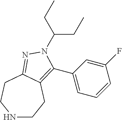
C(CC)(N1C(C2=CC=CC(F)=C2)=C2CCNCCC2=N1)CC
